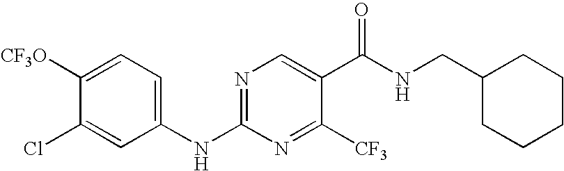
C1(NC2=NC=C(C(NCC3CCCCC3)=O)C([CF3])=N2)=CC=C([CF3O])C(Cl)=C1
